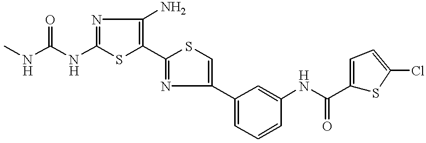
C1(NC(NC)=O)=NC(N)=C(C2=NC(C3=CC=CC(NC(C4=CC=C(Cl)S4)=O)=C3)=CS2)S1
